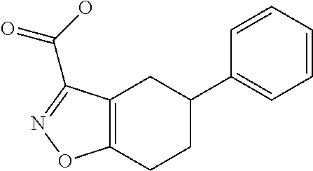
C12=C(CCC(C3=CC=CC=C3)C1)ON=C2C(O)=O
